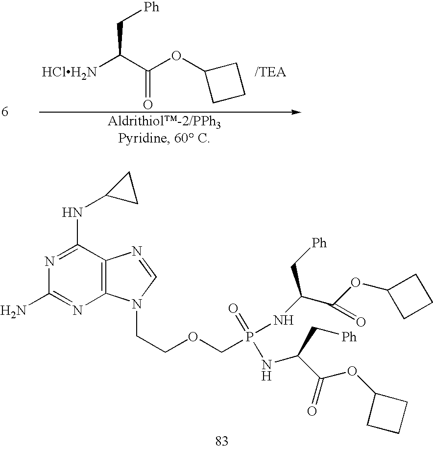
C1(NC2CC2)=NC(N)=NC2=C1N=CN2CCOCP(NC(C(OC1CCC1)=O)C[Ph])(=O)NC(C(OC1CCC1)=O)C[Ph].[HClH2N]C(C(OC1CCC1)=O)C[Ph].[/TEA]
